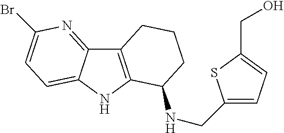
C12=C(NC3=CC=C(Br)N=C13)C(NCC1=CC=C(CO)S1)CCC2
